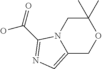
C12=CN=C(C(=O)O)N1CC(C)(C)OC2
